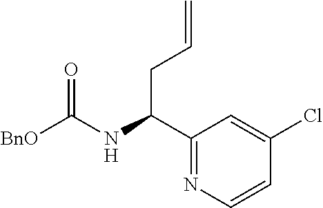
C1(C(NC([BnO])=O)CC=C)=NC=CC(Cl)=C1
